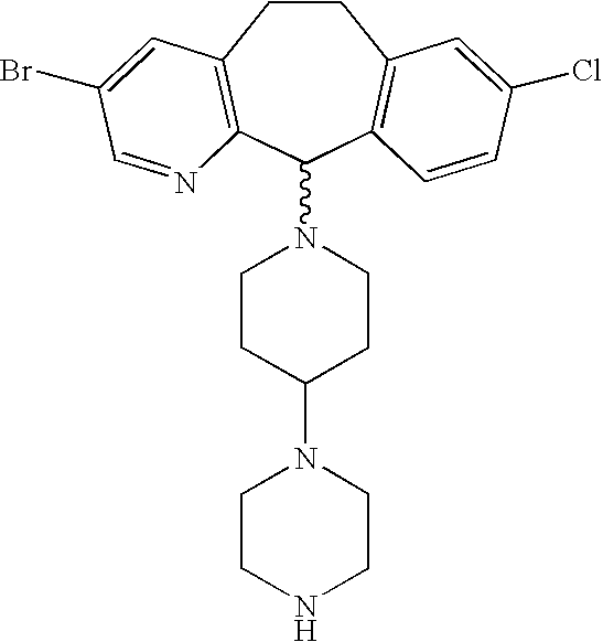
C1CC2=C(C(N3CCC(N4CCNCC4)CC3)C3=C1C=C(Cl)C=C3)N=CC(Br)=C2
